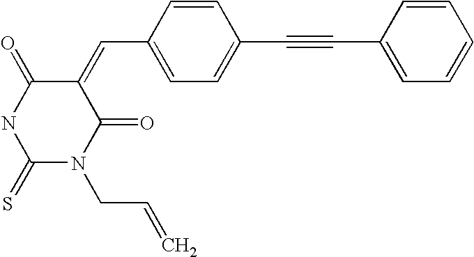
C1(=CC2=CC=C(C#CC3=CC=CC=C3)C=C2)C(=O)NC(=S)N(CC=C)C1=O
